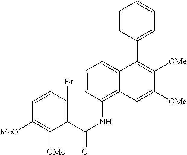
C1=CC(NC(=O)C2=C(Br)C=CC([MeO])=C2[OMe])=C2C(=C1)C(C1=CC=CC=C1)=C([OMe])C([OMe])=C2
